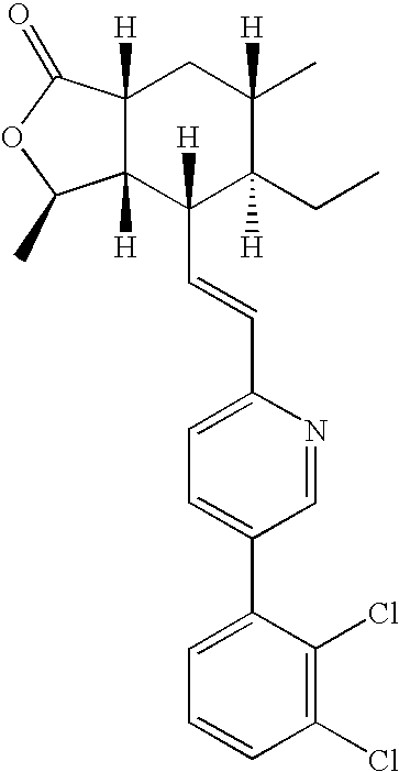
C12([H])C([H])(C(=O)OC1C)CC(C)([H])C(CC)([H])C2(C=CC1=CC=C(C2=CC=CC(Cl)=C2Cl)C=N1)[H]
